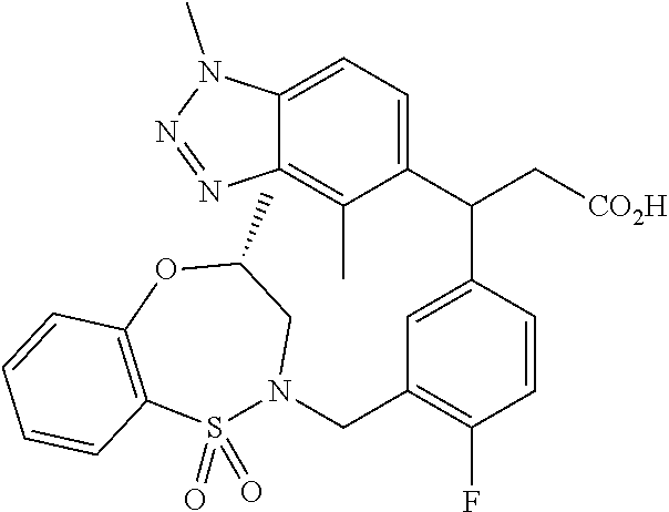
C12=C(C)C(C(C[CO2H])C3=CC(CN4S(=O)(=O)C5=C(OC(C)C4)C=CC=C5)=C(F)C=C3)=CC=C1N(C)N=N2
